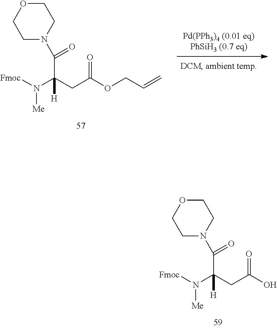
[Fmoc]N(C(CC(=O)O)(C(N1CCOCC1)=O)[H])[Me].[Fmoc]N(C(CC(=O)OCC=C)(C(N1CCOCC1)=O)[H])[Me]
